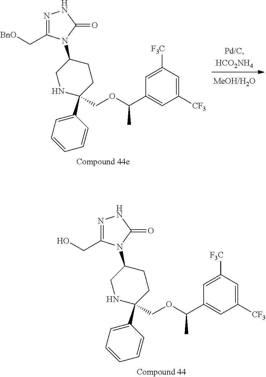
C1(C2(COC(C3=CC([CF3])=CC([F3C])=C3)C)NCC(N3C(C[BnO])=NNC3=O)CC2)=CC=CC=C1.C1(C2(COC(C3=CC([CF3])=CC([F3C])=C3)C)NCC(N3C(CO)=NNC3=O)CC2)=CC=CC=C1
